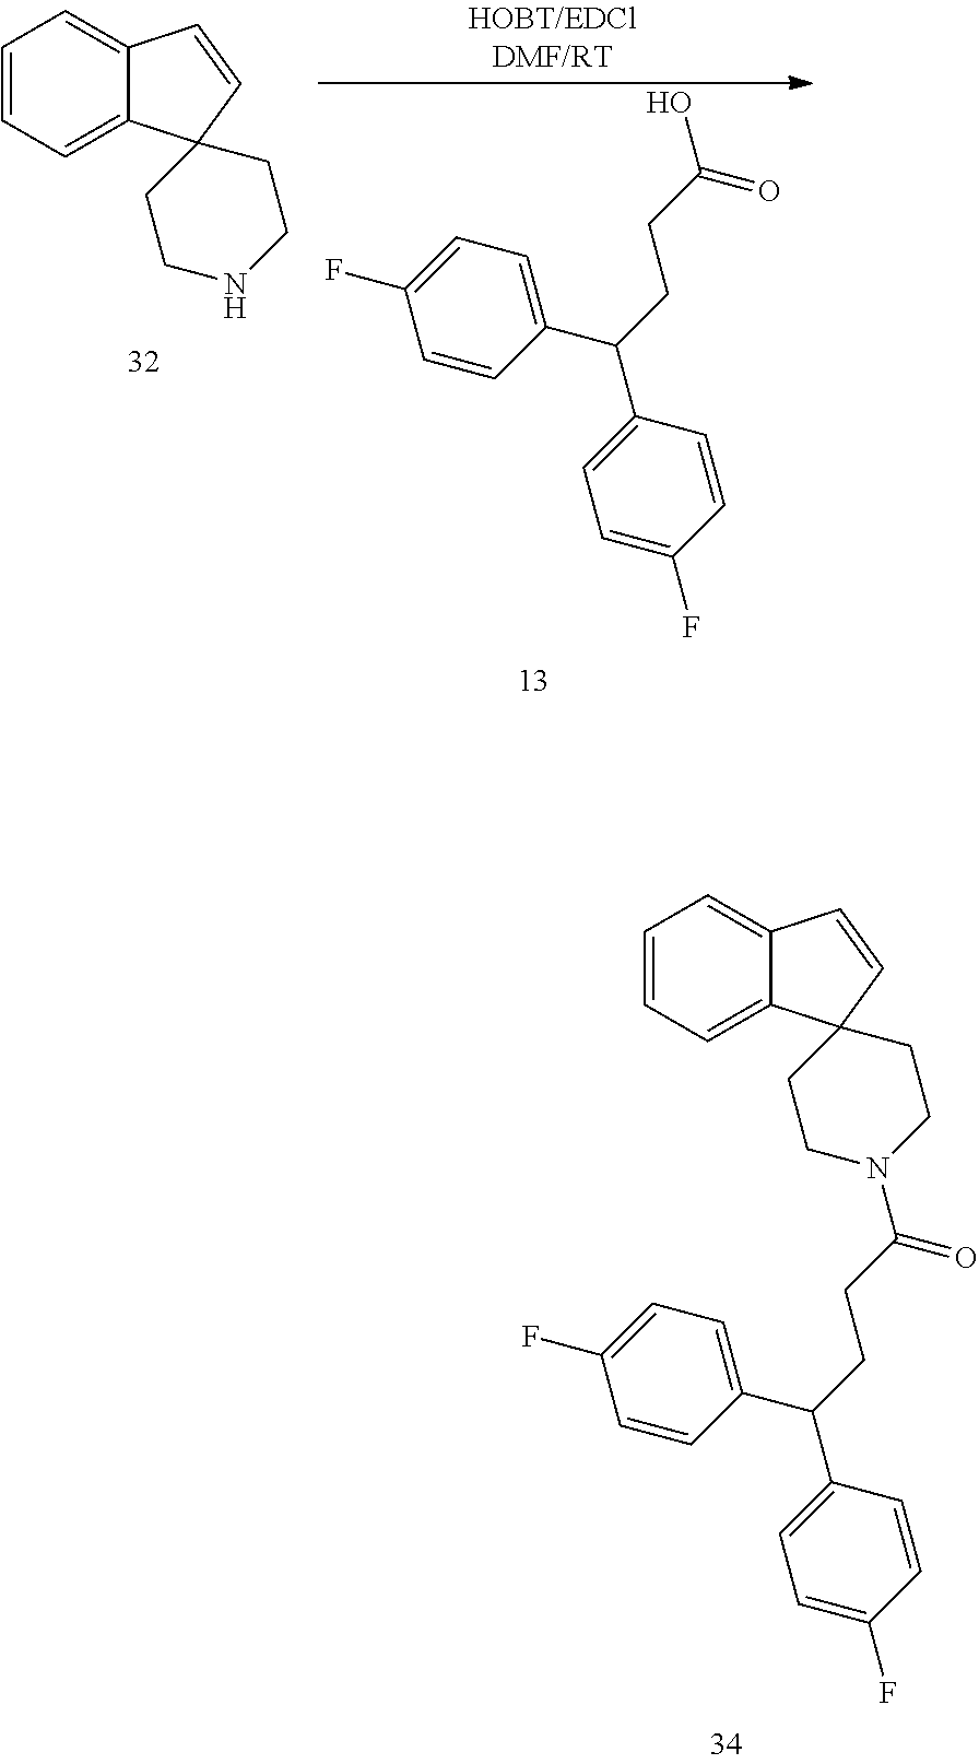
C1=CC(C(C2=CC=C(F)C=C2)CCC(N2CCC3(C4=CC=CC=C4C=C3)CC2)=O)=CC=C1F.C1=CC=C2C(=C1)C=CC21CCNCC1.C1=CC(C(C2=CC=C(F)C=C2)CCC(O)=O)=CC=C1F
